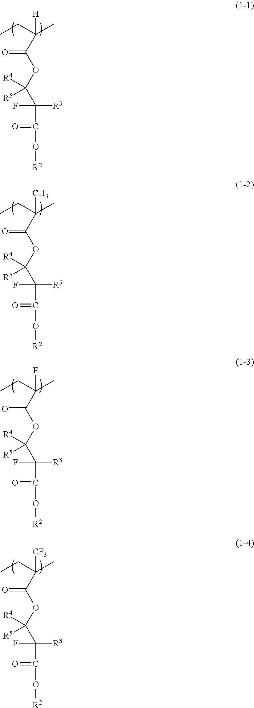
C(C(C(=O)O[R2])([R3])F)(OC(=O)C([H])(C)CC)([R4])[R5].C(C(C(=O)O[R2])([R3])F)(OC(=O)C(C)(C)CC)([R4])[R5].C(C(C(=O)O[R2])([R3])F)(OC(=O)C(F)(C)CC)([R4])[R5].C(C(C(=O)O[R2])([R3])F)(OC(=O)C([CF3])(C)CC)([R4])[R5]
